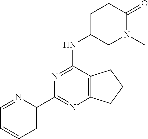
C1=C(C2=NC3=C(C(NC4CN(C)C(=O)CC4)=N2)CCC3)N=CC=C1
